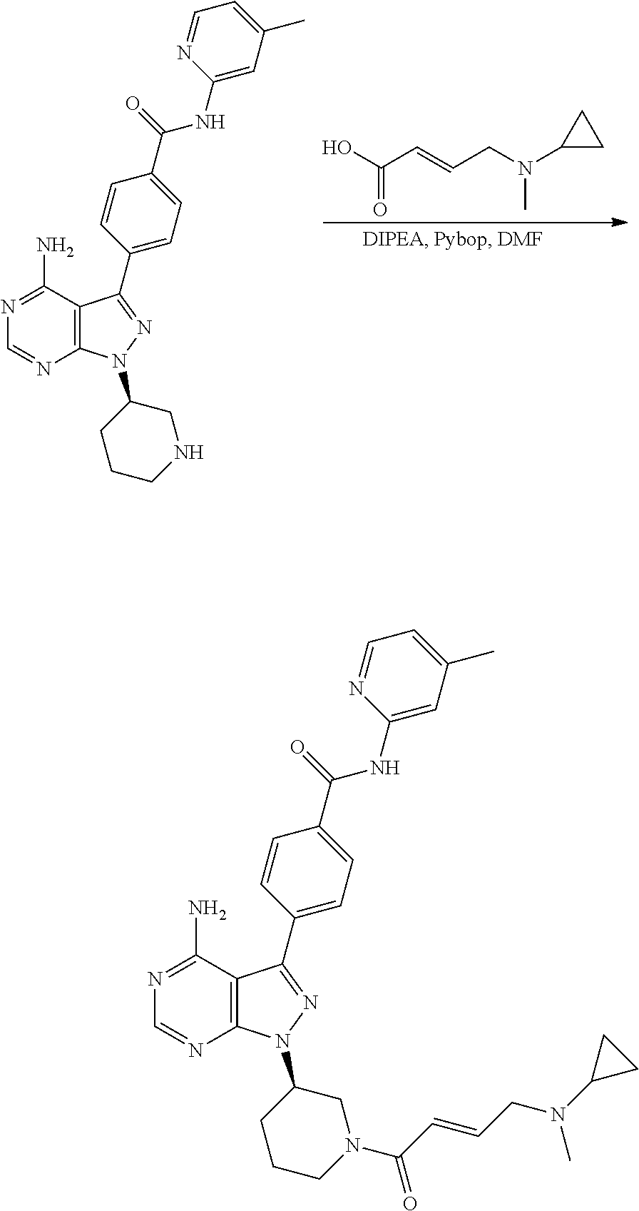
N1=C(N)C2=C(N=C1)N(C1CCCNC1)N=C2C1=CC=C(C(=O)NC2=CC(C)=CC=N2)C=C1.OC(C=CCN(C1CC1)C)=O.N1=C(N)C2=C(N=C1)N(C1CCCN(C(C=CCN(C3CC3)C)=O)C1)N=C2C1=CC=C(C(=O)NC2=CC(C)=CC=N2)C=C1
